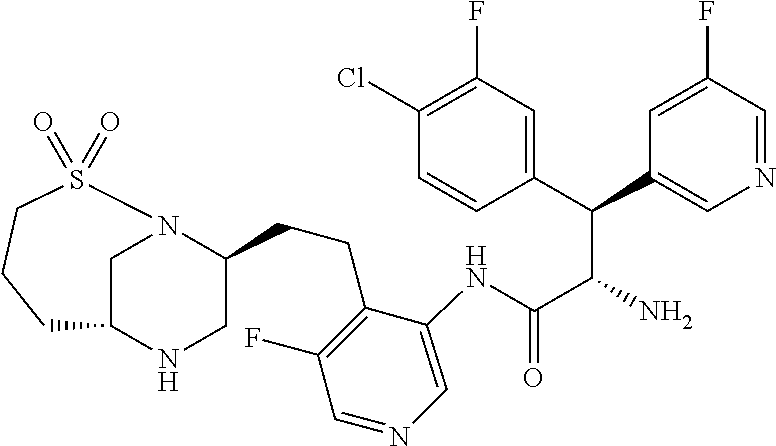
C1N2C(CCC3=C(F)C=NC=C3NC(C(N)C(C3=CC(F)=C(Cl)C=C3)C3=CN=CC(F)=C3)=O)CNC1CCCS2(=O)=O
